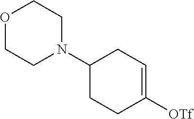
O1CCN(C2CCC([OTf])=CC2)CC1
